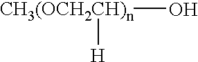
[CH3(OCH2CH)n](O)[H]
